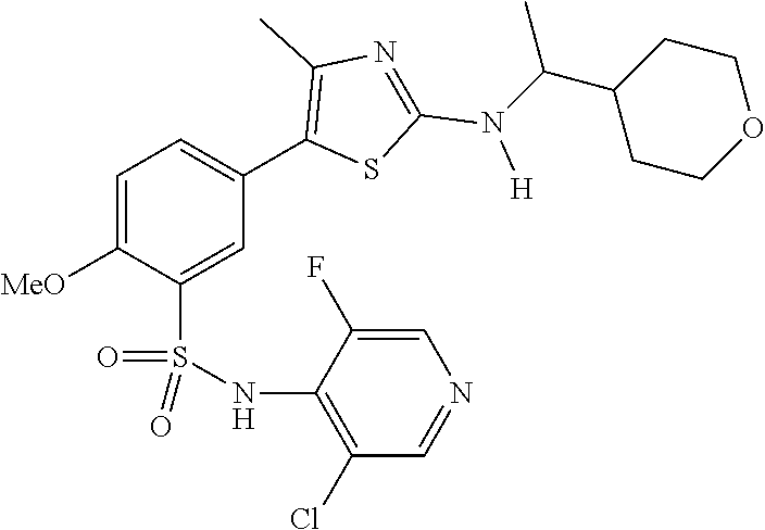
C1=C([MeO])C(S(NC2=C(Cl)C=NC=C2F)(=O)=O)=CC(C2=C(C)N=C(N([H])C(C3CCOCC3)C)S2)=C1
